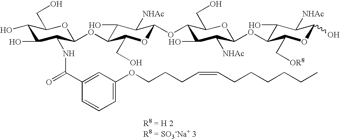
C1(O)C(O)C(NC(C2=CC(OCCCC=CCCCCCC)=CC=C2)=O)C(OC2C(O)C([NHAc])C(OC3C(O)C([NHAc])C(OC4C(O)C([NHAc])C(O)OC4C[OR8])OC3CO)OC2CO)OC1CO
